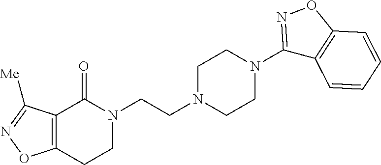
C12=C(C(=O)N(CCN3CCN(C4=NOC5=C4C=CC=C5)CC3)CC1)C([Me])=NO2
